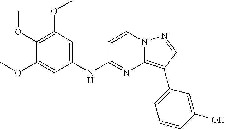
C1(OC)=C(OC)C=C(NC2=NC3=C(C4=CC=CC(O)=C4)C=NN3C=C2)C=C1OC
